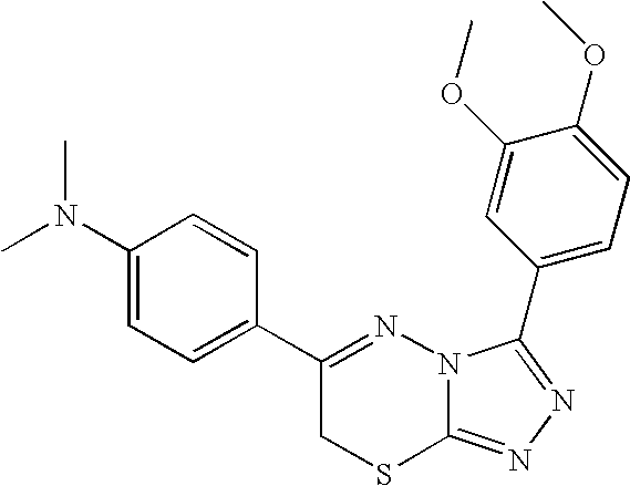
C1=C(N(C)C)C=CC(C2=NN3C(=NN=C3C3=CC=C(OC)C(OC)=C3)SC2)=C1
